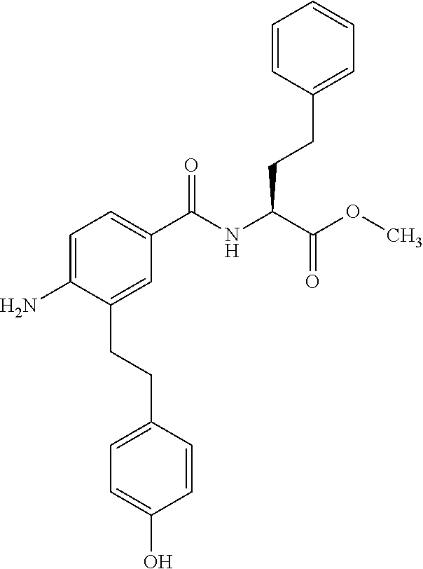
C1=C(N)C(CCC2=CC=C(O)C=C2)=CC(C(NC(C(OC)=O)CCC2=CC=CC=C2)=O)=C1
